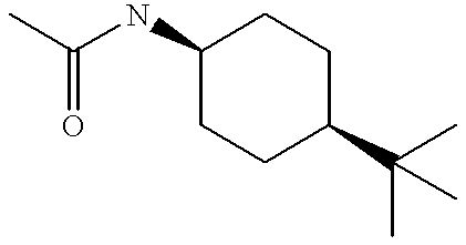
C1(NC(C)=O)CCC(C(C)(C)C)CC1
